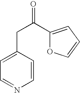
C1=C(CC(C2=CC=CO2)=O)C=CN=C1
